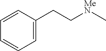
C1=CC(CC[MeN]C)=CC=C1
